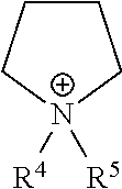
C1CC[N+]([R4])([R5])C1
